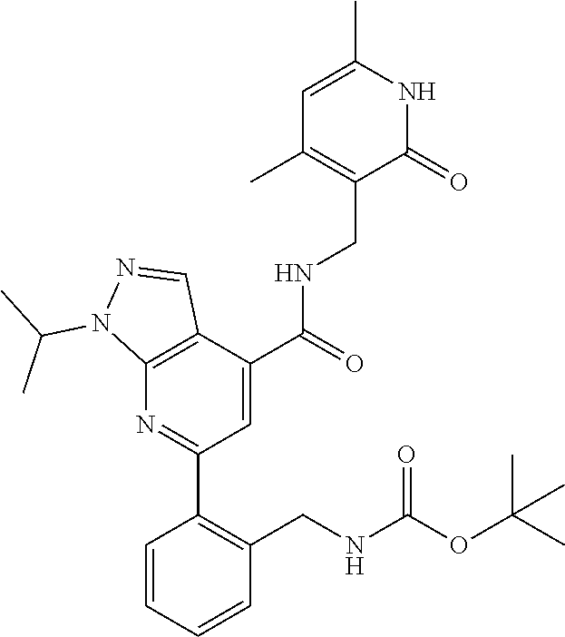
C1=CC=CC(CNC(OC(C)(C)C)=O)=C1C1=NC2=C(C(C(NCC3=C(C)C=C(C)NC3=O)=O)=C1)C=NN2C(C)C
